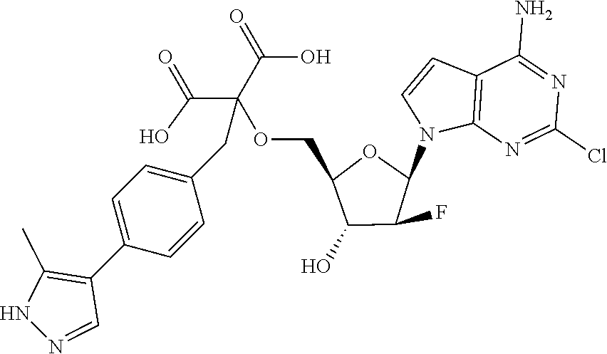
C12=C(N=C(Cl)N=C1N)N(C1OC(COC(C(=O)O)(C(=O)O)CC3=CC=C(C4=C(C)NN=C4)C=C3)C(O)C1F)C=C2
